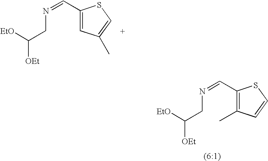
[EtO]C([OEt])CN=CC1=CC(C)=CS1.[EtO]C([OEt])CN=CC1=C(C)C=CS1
